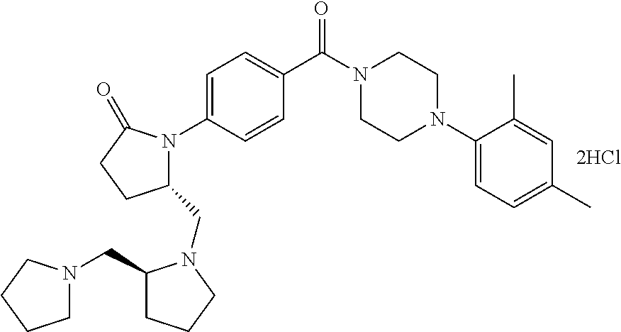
C1=C(N2C(CN3C(CN4CCCC4)CCC3)CCC2=O)C=CC(C(N2CCN(C3=CC=C(C)C=C3C)CC2)=O)=C1
